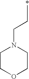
C(CC)N1CCOCC1
